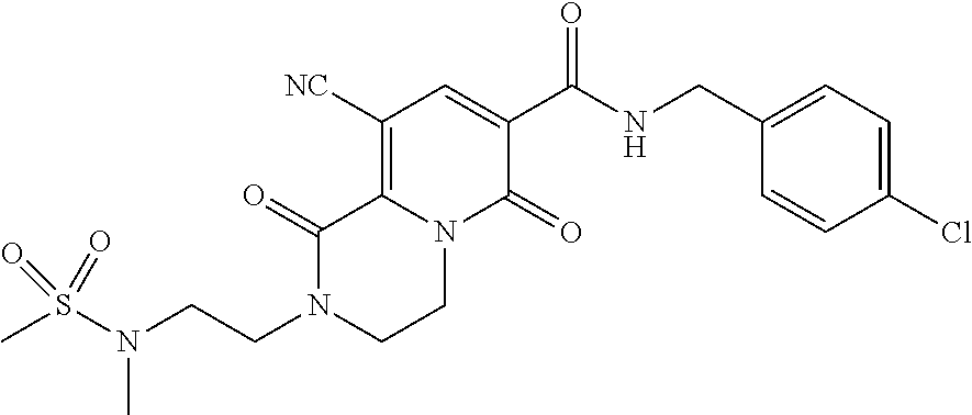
C12=C([NC])C=C(C(=O)NCC3=CC=C(Cl)C=C3)C(=O)N1CCN(CCN(S(C)(=O)=O)C)C2=O
